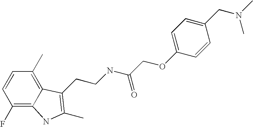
C1(F)=C2C(=C(C)C=C1)C(CCNC(COC1=CC=C(CN(C)C)C=C1)=O)=C(C)N2
